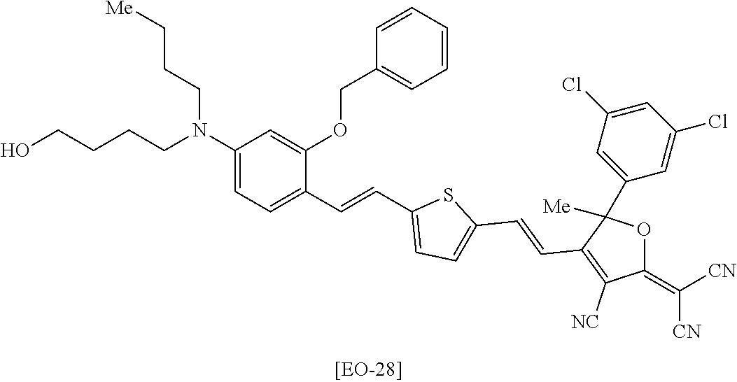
C(CN(CCC[Me])C1=CC=C(C=CC2=CC=C(C=CC3=C([NC])C(=C([CN])[CN])OC3(C3=CC(Cl)=CC(Cl)=C3)[Me])S2)C(OCC2=CC=CC=C2)=C1)CCO
